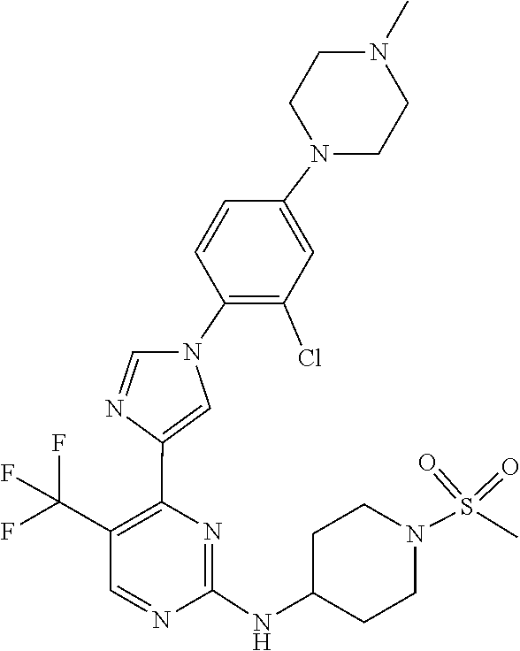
N1=CC(C(F)(F)F)=C(C2=CN(C3=C(Cl)C=C(N4CCN(C)CC4)C=C3)C=N2)N=C1NC1CCN(S(=O)(=O)C)CC1
